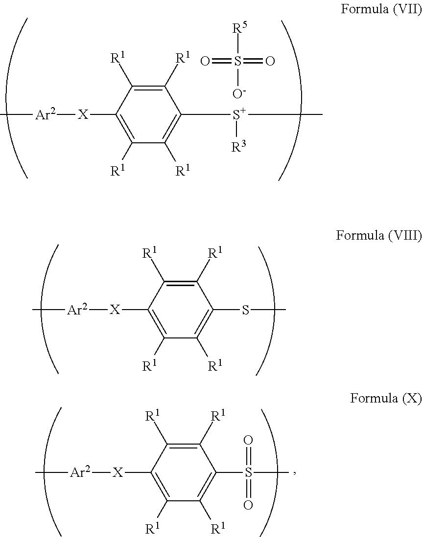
C1([R1])=C([R1])C([X][Ar2]C)=C([R1])C([R1])=C1[S+](C)[R3].[R5]S([O-])(=O)=O.C1([R1])=C([R1])C([X][Ar2]C)=C([R1])C([R1])=C1SC.C1([R1])=C([R1])C([X][Ar2]C)=C([R1])C([R1])=C1S(C)(=O)=O
